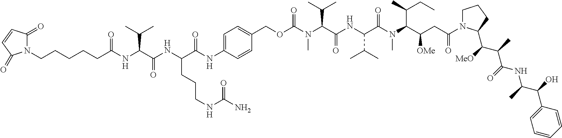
C(C(NC(C(N(C(=O)OCC1=CC=C(NC(C(NC(C(NC(CCCCCN2C(=O)C=CC2=O)=O)C(C)C)=O)CCCNC(=O)N)=O)C=C1)C)C(C)C)=O)C(C)C)(=O)N(C)C(C(CC(N1CCCC1C([MeO])C(C)C(=O)NC(C)C(C1=CC=CC=C1)O)=O)[OMe])C(C)CC
